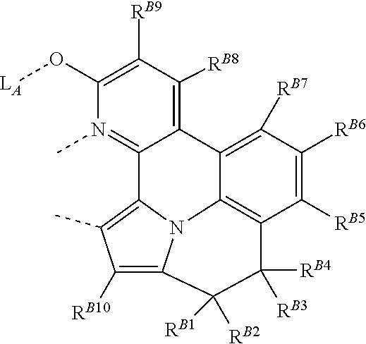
C1(O[LA])=C([RB9])C([RB8])=C2C3=C([RB7])C([RB6])=C([RB5])C4=C3N3C(=C(C)C([RB10])=C3C([RB2])([RB1])C4([RB4])[RB3])C2=N1C
